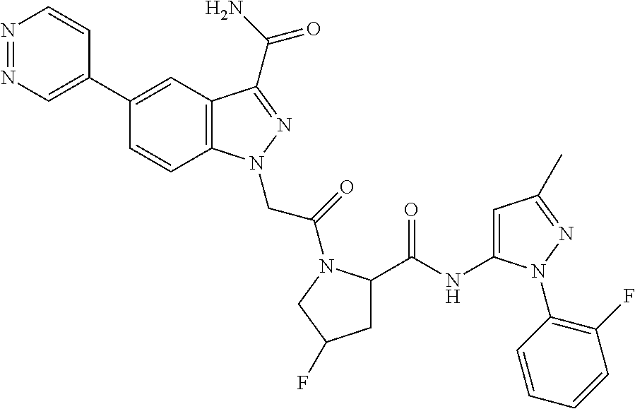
N1=NC=C(C2=CC3=C(C=C2)N(CC(=O)N2C(C(=O)NC4=CC(C)=NN4C4=C(F)C=CC=C4)CC(F)C2)N=C3C(N)=O)C=C1
